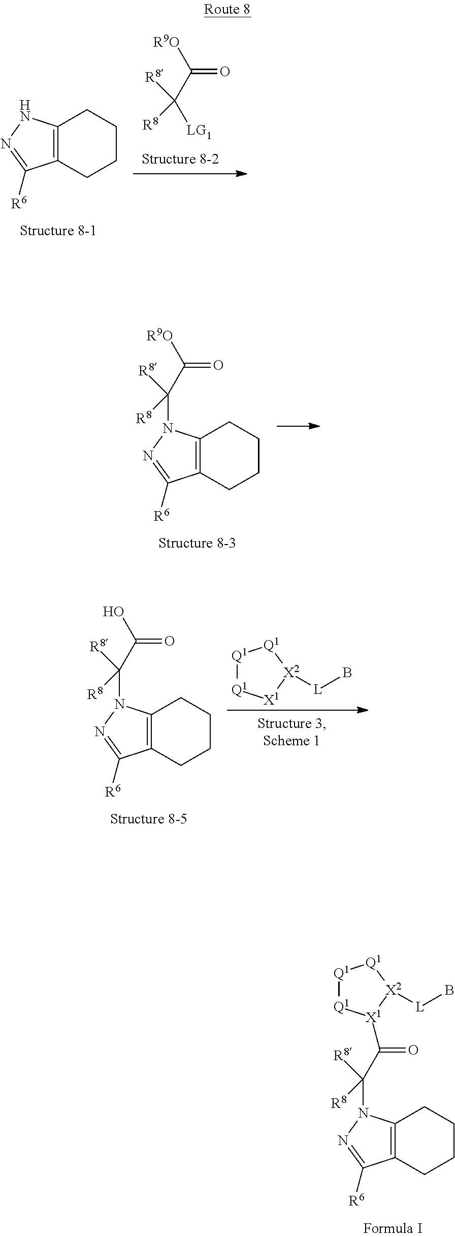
C12=C(NN=C1[R6])CCCC2.C(=O)([R9O])C([R8])([LG1])[R8].C12=C(CCCC1)N(C(C(=O)[R9O])([R8])[R8])N=C2[R6].C12=C(CCCC1)N(C(C(=O)O)([R8])[R8])N=C2[R6].[Q1]1[Q1][X1][X2]([L]B)[Q1]1.[Q1]1[Q1][X1](C(=O)C([R8])(N2C3=C(C([R6])=N2)CCCC3)[R8])[X2]([L]B)[Q1]1
